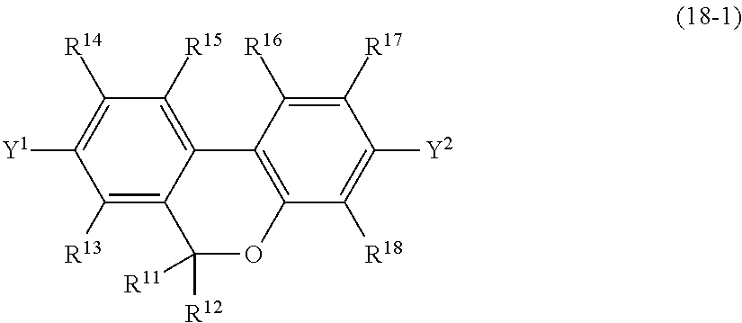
C1([R13])=C2C(=C([R15])C([R14])=C1[Y1])C1=C(OC2([R12])[R11])C([R18])=C([Y2])C([R17])=C1[R16]
